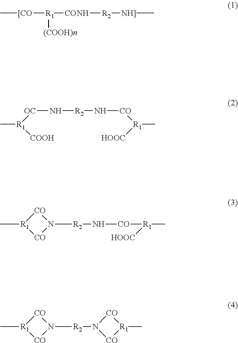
C[[CO][R1]([CONH][R2][NH]]C)[(COOH)n].C[R1]([OC]N[R2]N[CO][R1](C)[HOOC])[COOH].N1([R2]N[CO][R1]([HOOC])C)[CO][R1](C)[CO]1.N1([R2]N2[CO][R1](C)[CO]2)[CO][R1](C)[CO]1
